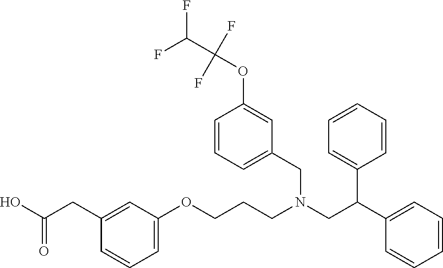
C1=C(OCCCN(CC(C2=CC=CC=C2)C2=CC=CC=C2)CC2=CC=CC(OC(C(F)F)(F)F)=C2)C=C(CC(O)=O)C=C1
